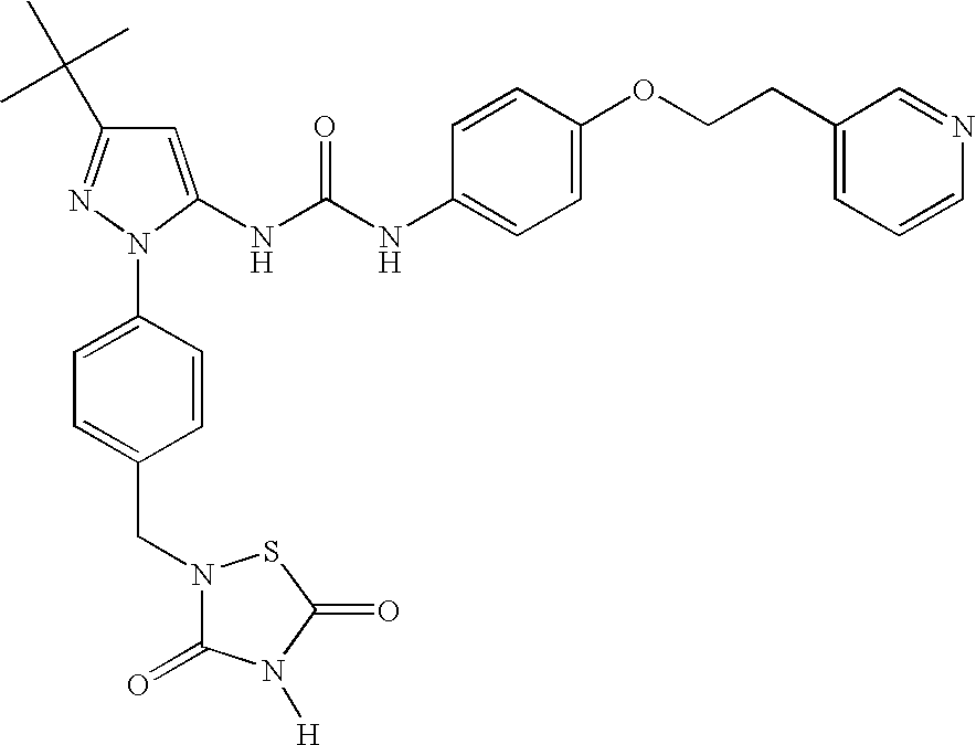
C1=C(NC(NC2=CC=C(OCCC3=CC=CN=C3)C=C2)=O)N(C2=CC=C(CN3C(=O)N([H])C(=O)S3)C=C2)N=C1C(C)(C)C
